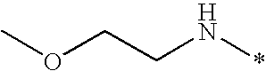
C(CN*)OC
